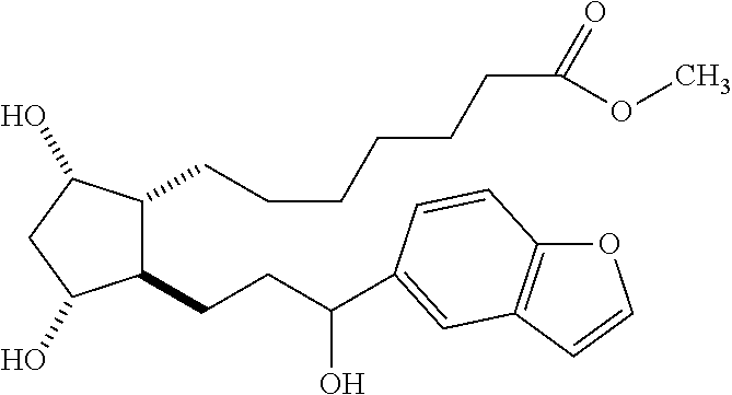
C(CCCCCC(=O)OC)C1C(CCC(O)C2=CC3=C(OC=C3)C=C2)C(O)CC1O
